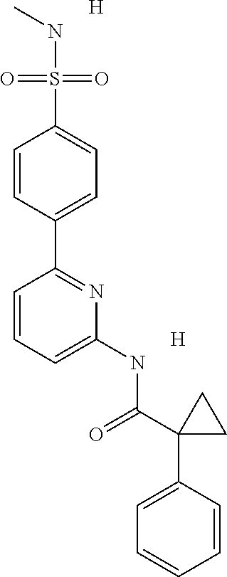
C1=CC(C2=NC(NC(C3(C4=CC=CC=C4)CC3)=O)=CC=C2)=CC=C1S(NC)(=O)=O.[H].[H]
